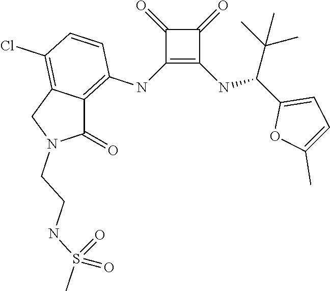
C1(NC2=C3C(=C(Cl)C=C2)CN(CCNS(C)(=O)=O)C3=O)=C(NC(C2=CC=C(C)O2)C(C)(C)C)C(=O)C1=O
